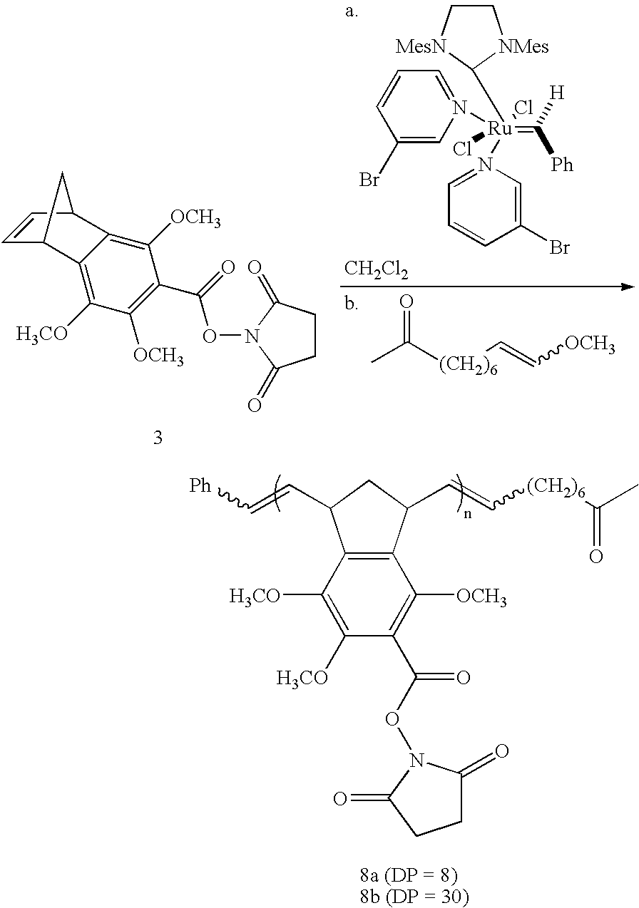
C12=C(C([H3CO])=C([H3CO])C(C(ON3C(=O)CCC3=O)=O)=C1[OCH3])C(C=C[Ph])CC2C=C[(CH2)6]C(C)=O.C1([H3CO])=C2C3C=CC(C2=C([OCH3])C(C(=O)ON2C(=O)CCC2=O)=C1[OCH3])C3.C1C[MesN]C([Ru](=C([Ph])[H])(Cl)(Cl)(N2=CC=CC(Br)=C2)N2=CC=CC(Br)=C2)[NMes]1.[CH2Cl2].CC([(CH2)6]C=C[OCH3])=O
